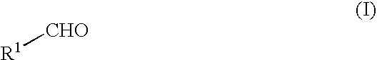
[CHO][R1]
